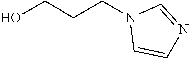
OCCCN1C=CN=C1
